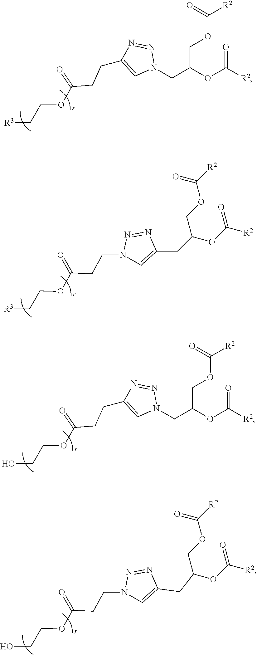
C(C(OC(=O)[R2])CN1N=NC(CCC(=O)OCC[R3])=C1)OC([R2])=O.C(C(OC(=O)[R2])CN1N=NC(CCC(=O)OCCO)=C1)OC([R2])=O.[R3]CCOC(CCN1C=C(CC(OC([R2])=O)COC([R2])=O)N=N1)=O.OCCOC(CCN1C=C(CC(OC([R2])=O)COC([R2])=O)N=N1)=O
